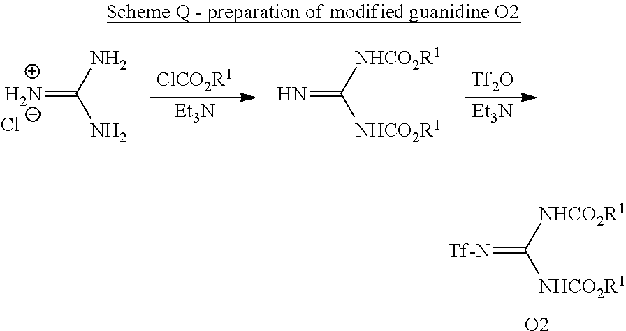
N=C(N)N.Cl.[Tf2O].[Et3N].[ClCO2R1].[Et3N].N=C([NHCO2R1])[NHCO2R1].[Tf-N]=C([NHCO2R1])[NHCO2R1].[O2]
